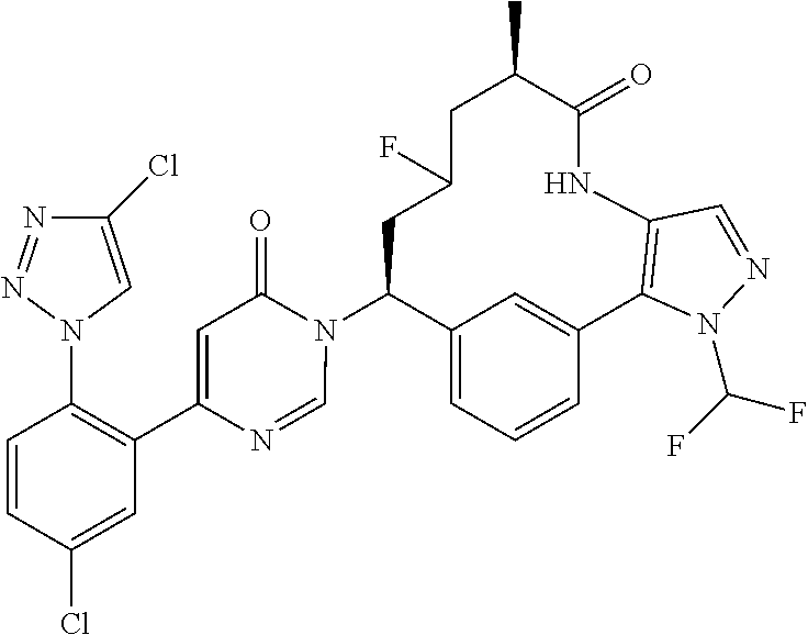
C12=CC=CC(=C1)C1=C(NC(=O)C(C)CC(F)CC2N2C(=O)C=C(C3=C(N4C=C(Cl)N=N4)C=CC(Cl)=C3)N=C2)C=NN1C(F)F
